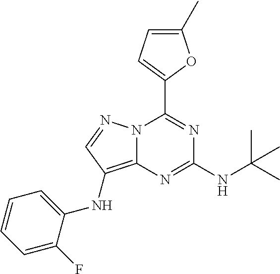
N12C(=C(NC3=CC=CC=C3F)C=N1)N=C(NC(C)(C)C)N=C2C1=CC=C(C)O1
